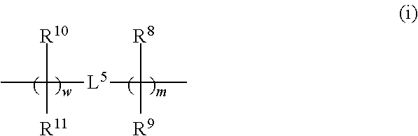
[L5](C(C)([R8])[R9])C(C)([R10])[R11]
